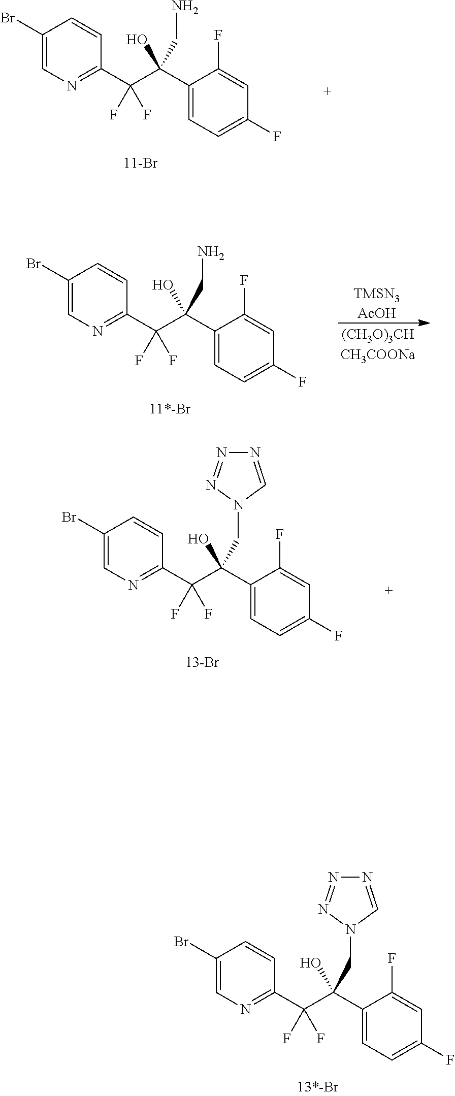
C1(Br)=CN=C(C(C(C2=CC=C(F)C=C2F)(O)CN)(F)F)C=C1.C1(Br)=CN=C(C(C(C2=CC=C(F)C=C2F)(O)CN2C=NN=N2)(F)F)C=C1.C1(Br)=CN=C(C(C(C2=CC=C(F)C=C2F)(O)CN2C=NN=N2)(F)F)C=C1.C1(Br)=CN=C(C(C(C2=CC=C(F)C=C2F)(O)CN)(F)F)C=C1.[TMSN3AcOH]
